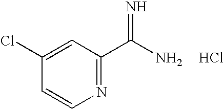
N1=C(C(N)=N)C=C(Cl)C=C1.Cl
